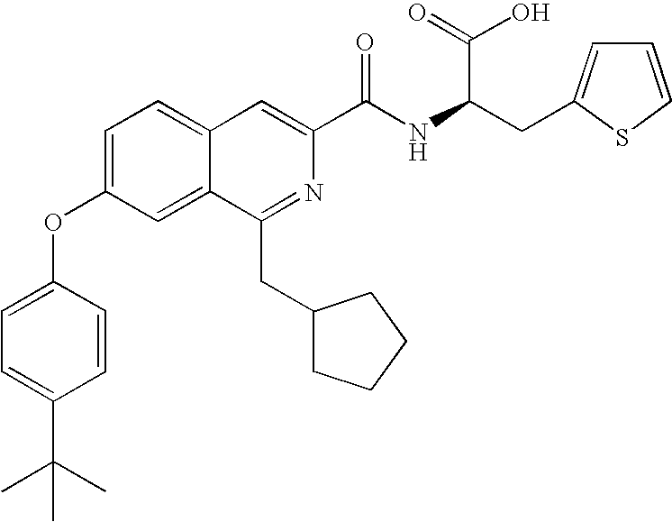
C1=C(OC2=CC=C(C(C)(C)C)C=C2)C=C2C(=C1)C=C(C(NC(C(=O)O)CC1=CC=CS1)=O)N=C2CC1CCCC1
